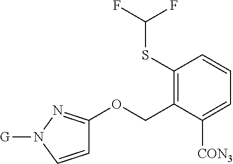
C1(SC(F)F)=C(COC2=NN([G])C=C2)C([CON3])=CC=C1
